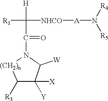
C1([R3])C([Y])([X])C([W])N(C(=O)C([H])([R1])[NHCO][A]N([R4])[R5])[(CH2)n]1
